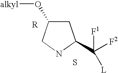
C1C(O[alkyl])CNC1C([F2])([L])[F1].S
